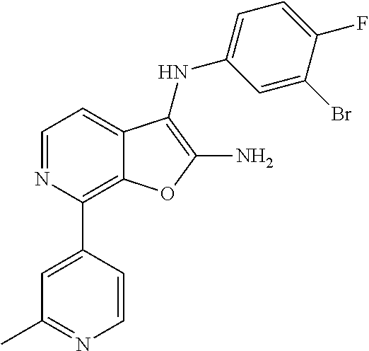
C1=NC(C2=CC(C)=NC=C2)=C2C(=C1)C(NC1=CC=C(F)C(Br)=C1)=C(N)O2
